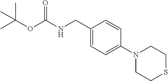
C1(CNC(OC(C)(C)C)=O)=CC=C(N2CCSCC2)C=C1
